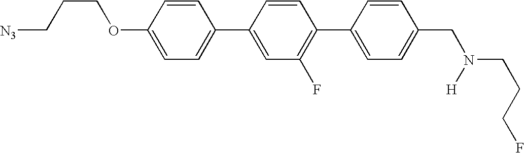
C1=CC(OCCC[N3])=CC=C1C1=CC(F)=C(C2=CC=C(CN(CCCF)[H])C=C2)C=C1
